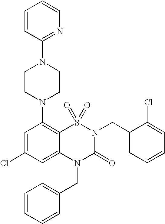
C1=C(Cl)C=C2C(=C1N1CCN(C3=NC=CC=C3)CC1)S(=O)(=O)N(CC1=CC=CC=C1Cl)C(=O)N2CC1=CC=CC=C1
